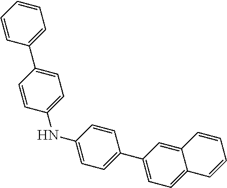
C1(NC2=CC=C(C3=CC=C4C(=C3)C=CC=C4)C=C2)=CC=C(C2=CC=CC=C2)C=C1
